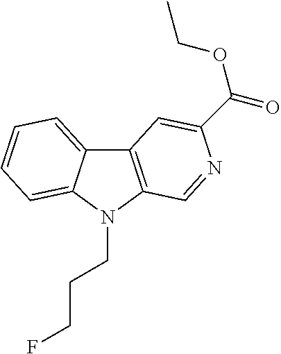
C12=CC=CC=C1N(CCCF)C1=C2C=C(C(=O)OCC)N=C1
